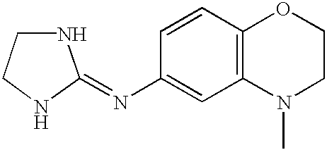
N1CCNC1=NC1=CC2=C(C=C1)OCCN2C
